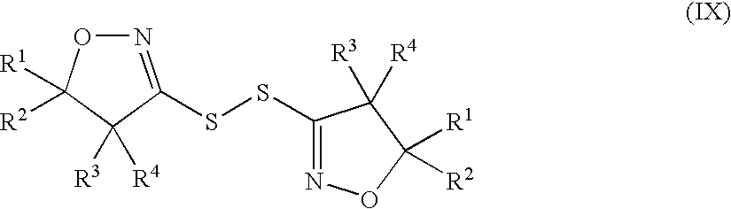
N1=C(SSC2=NOC([R1])([R2])C2([R4])[R3])C([R4])([R3])C([R1])([R2])O1
